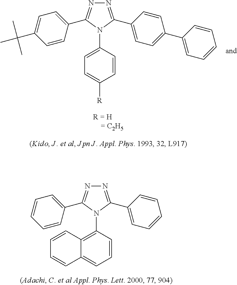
N1=C(C2=CC=C(C3=CC=CC=C3)C=C2)N(C2=CC=C([R])C=C2)C(C2=CC=C(C(C)(C)C)C=C2)=N1.N1=C(C2=CC=CC=C2)N(C2=C3C(=CC=C2)C=CC=C3)C(C2=CC=CC=C2)=N1
